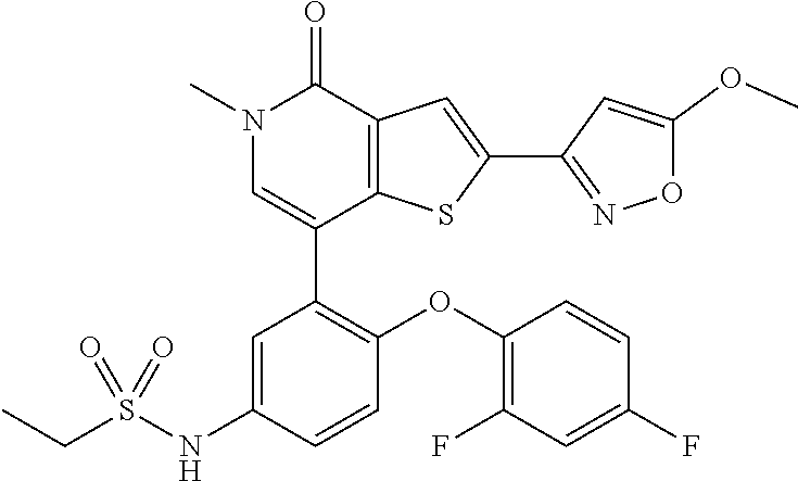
N1(C)C=C(C2=C(OC3=C(F)C=C(F)C=C3)C=CC(NS(CC)(=O)=O)=C2)C2=C(C1=O)C=C(C1=NOC(OC)=C1)S2
